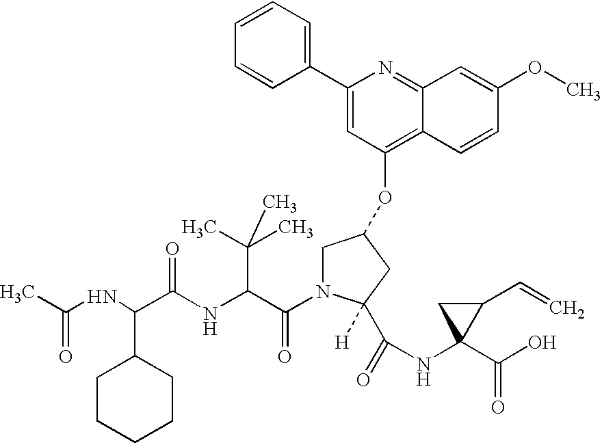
CC(=O)NC(C(NC(C(N1C(C(NC2(C(O)=O)C(C=C)C2)=O)([H])CC(OC2=C3C(=NC(C4=CC=CC=C4)=C2)C=C(OC)C=C3)C1)=O)C(C)(C)C)=O)C1CCCCC1
